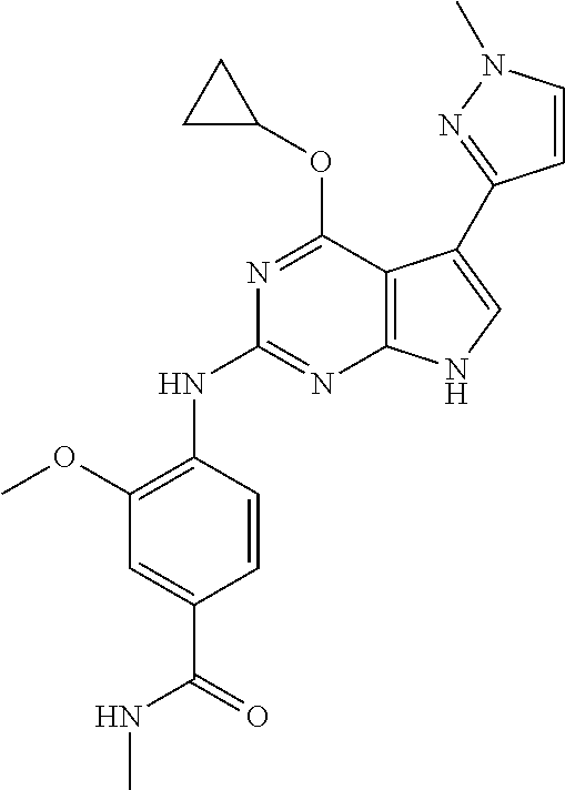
N1=C(OC2CC2)C2=C(N=C1NC1=C(OC)C=C(C(=O)NC)C=C1)NC=C2C1=NN(C)C=C1
